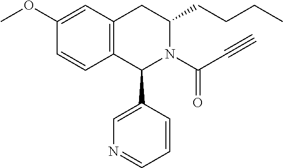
C12=C(CC(CCCC)N(C(C#C)=O)C1C1=CN=CC=C1)C=C(OC)C=C2
